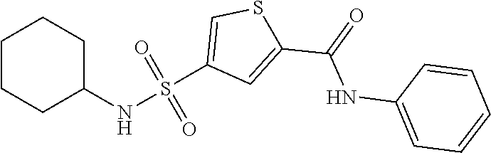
C1CCC(NS(=O)(=O)C2=CSC(C(=O)NC3=CC=CC=C3)=C2)CC1
